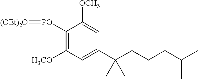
C1([PO]=[(OEt)2O])=C([H3CO])C=C(C(CCCC(C)C)(C)C)C=C1[OCH3]
